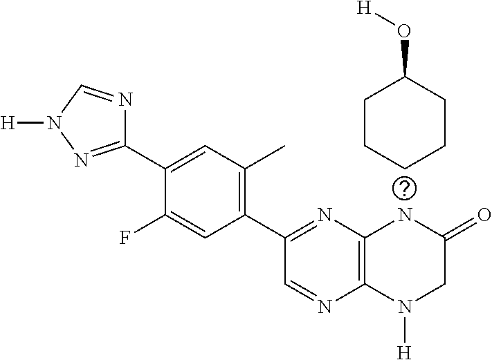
C1=NC2=C(N=C1C1=C(C)C=C(C3=NN([H])C=N3)C(F)=C1)NC(=O)CN2[H].C1CCC(O[H])CC1
